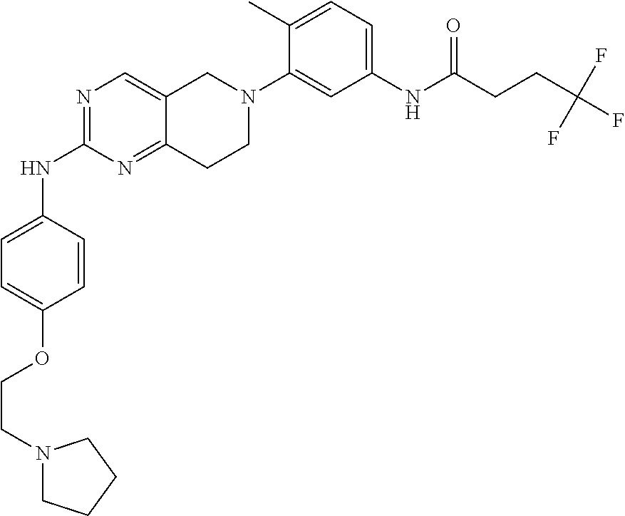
N1=C(NC2=CC=C(OCCN3CCCC3)C=C2)N=C2C(=C1)CN(C1=CC(NC(CCC(F)(F)F)=O)=CC=C1C)CC2
